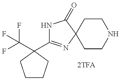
N1C(C2(C(F)(F)F)CCCC2)=NC2(C1=O)CCNCC2
